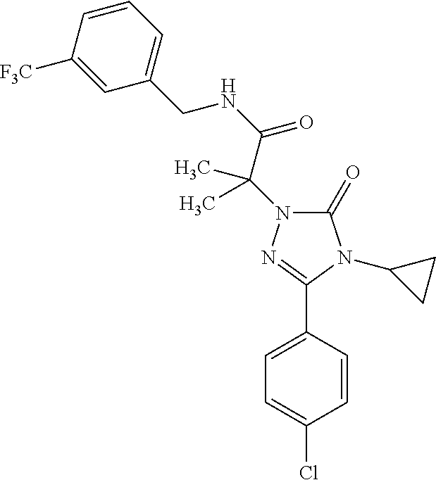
C1=C(C2=NN(C(C(=O)NCC3=CC=CC([F3C])=C3)(C)C)C(=O)N2C2CC2)C=CC(Cl)=C1
